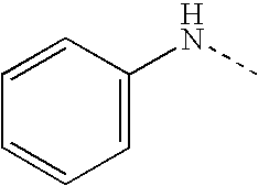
C1=CC(NC)=CC=C1
